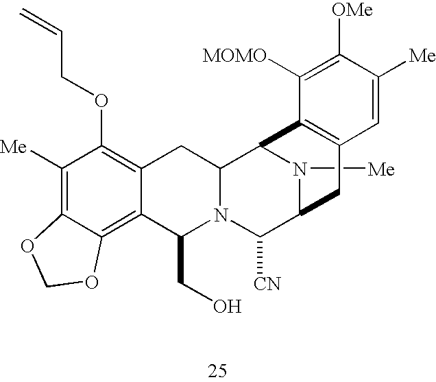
C1([Me])=C2C(=C3C(=C1OCC=C)CC1N(C3CO)C([CN])C3N([Me])C1C1=C(C3)C=C([Me])C([OMe])=C1[MOMO])OCO2
